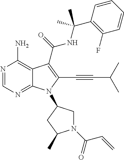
N1=CN=C2C(=C1N)C(C(=O)NC(C)(C1=C(F)C=CC=C1)C)=C(C#CC(C)C)N2C1CN(C(C=C)=O)C(C)C1
